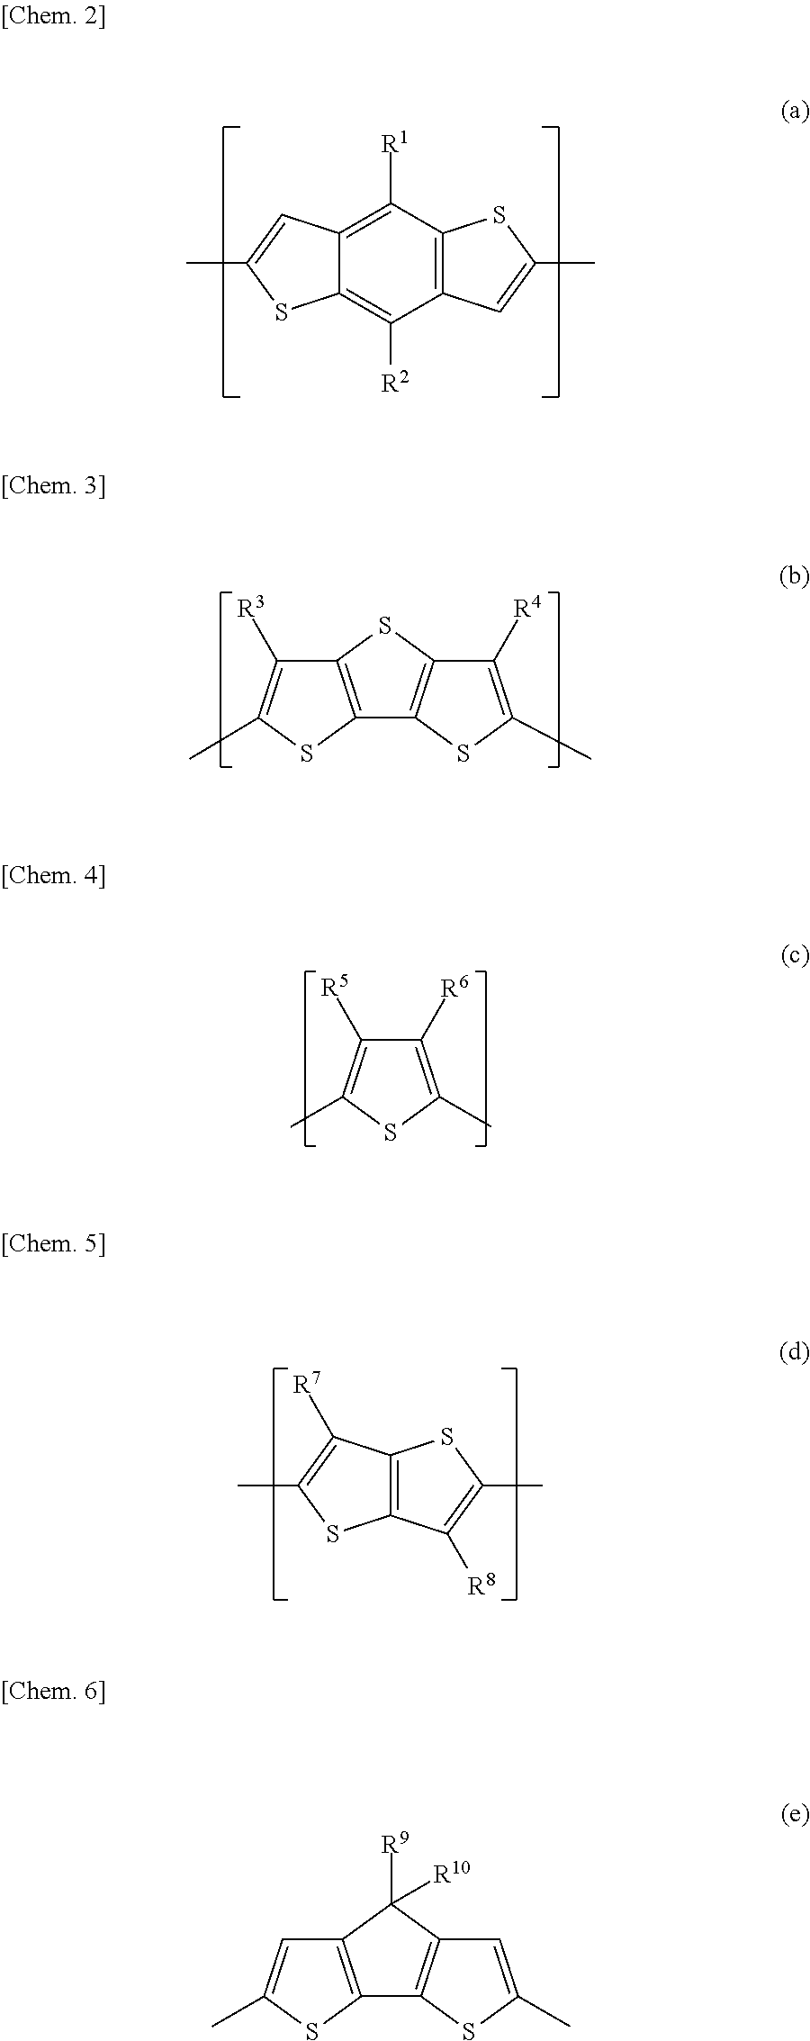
C12=C([R1])C3=C(C([R2])=C1SC(C)=C2)C=C(C)S3.C12=C(SC3=C1SC(C)=C3[R4])C([R3])=C(C)S2.C1([R6])=C(C)SC(C)=C1[R5].C12=C(C([R7])=C(C)S1)SC(C)=C2[R8].C12=C(C([R9])([R10])C3=C1SC(C)=C3)C=C(C)S2
